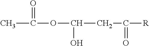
CC(OC(CC([R])=O)O)=O
